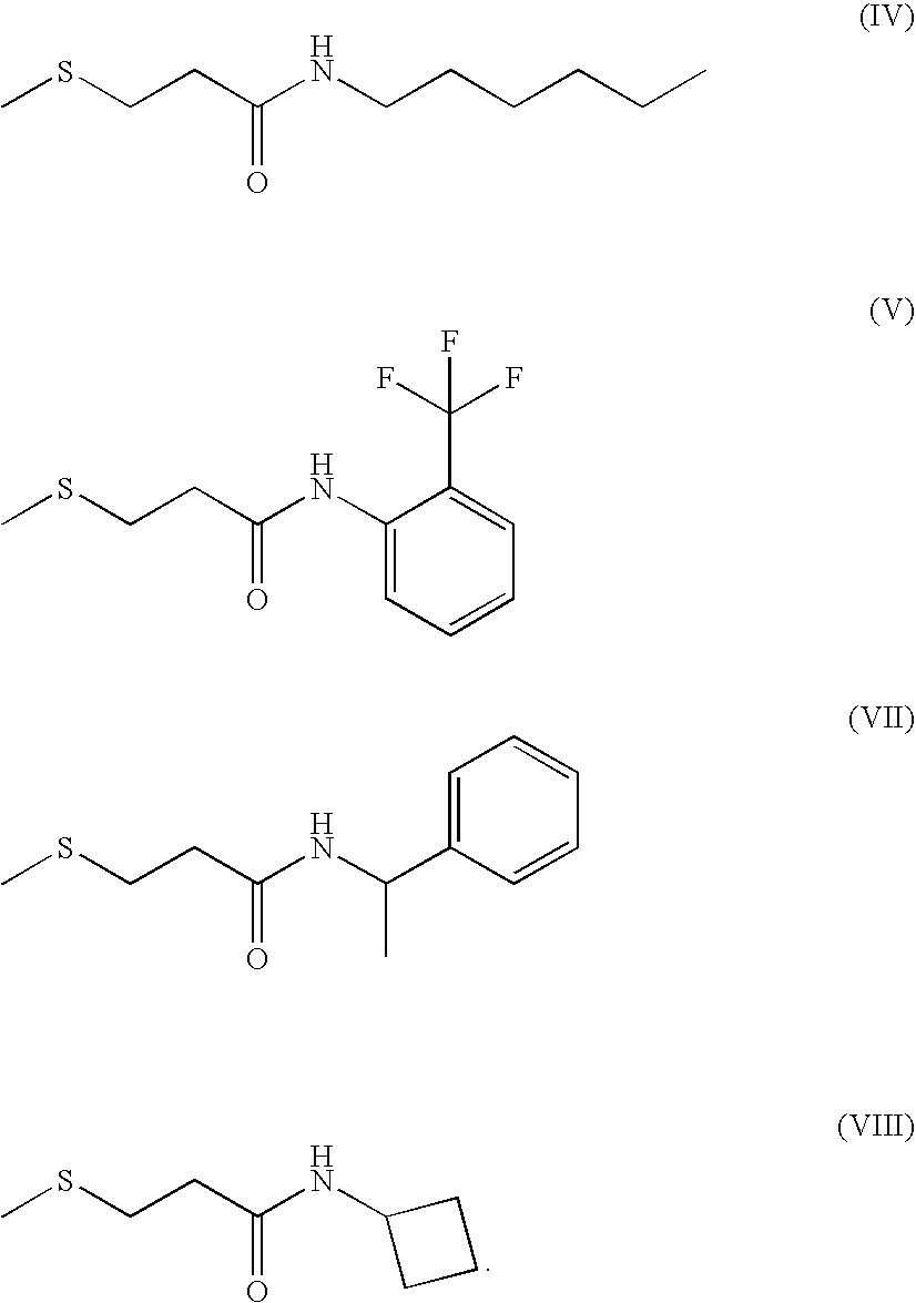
CSCCC(NC1CCC1)=O.CSCCC(NCCCCCC)=O.CSCCC(NC1=CC=CC=C1C(F)(F)F)=O.CSCCC(NC(C1=CC=CC=C1)C)=O
